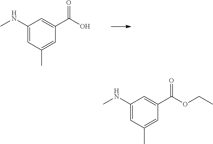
C1(NC)=CC(C)=CC(C(O)=O)=C1.C1(NC)=CC(C)=CC(C(OCC)=O)=C1
